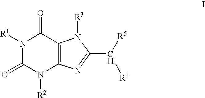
N1([R1])C(=O)N([R2])C2=C(C1=O)N([R3])C(C([R4])[R5])=N2
